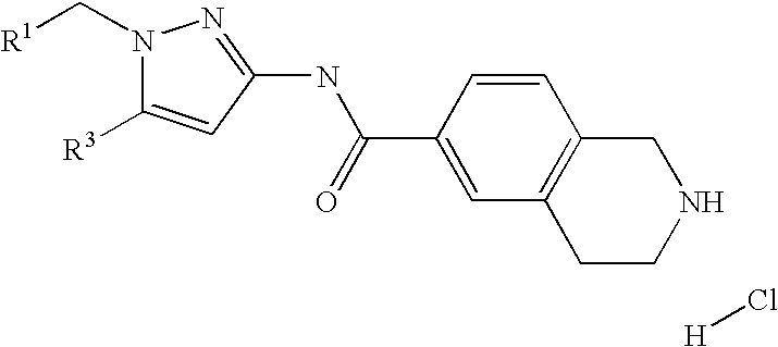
N1(C[R1])C([R3])=CC(NC(C2=CC3=C(C=C2)CNCC3)=O)=N1.[H]Cl
